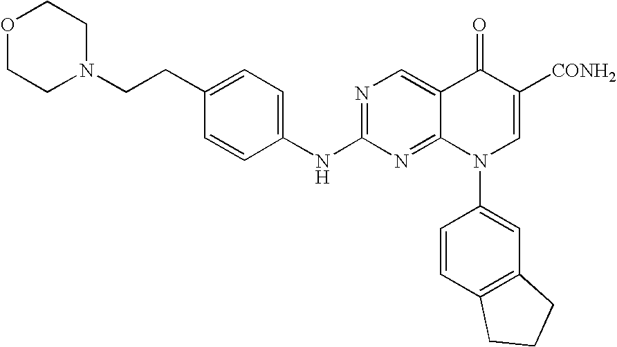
N1=C(NC2=CC=C(CCN3CCOCC3)C=C2)N=C2C(=C1)C(=O)C([CONH2])=CN2C1=CC2=C(C=C1)CCC2
